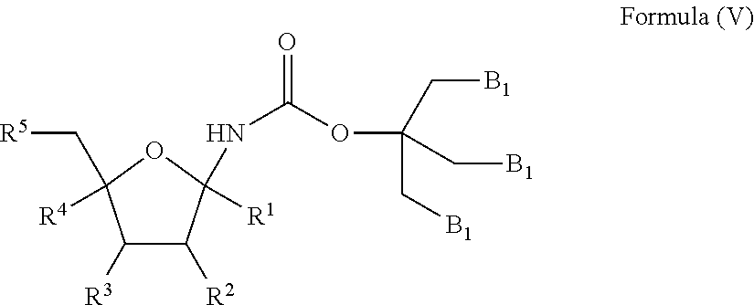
C1([R3])C([R2])C([R1])(NC(=O)OC(C[B1])(C[B1])C[B1])OC1(C[R5])[R4]
